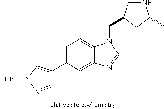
C1=C(C2=CN([THP])N=C2)C=C2C(=C1)N(CC1CNC(C)C1)C=N2
